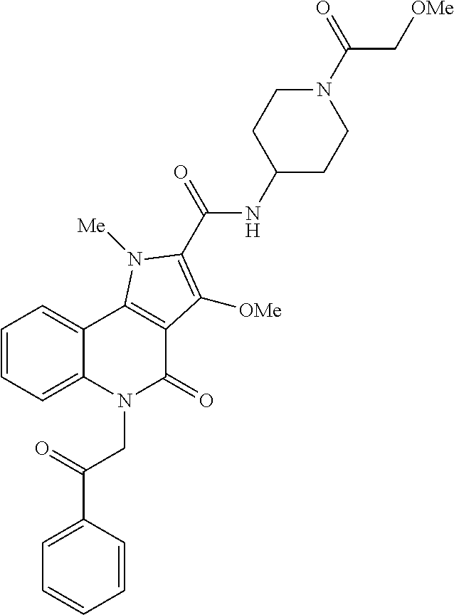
C1(C(=O)CN2C(=O)C3=C(C4=CC=CC=C24)N([Me])C(C(NC2CCN(C(C[OMe])=O)CC2)=O)=C3[OMe])=CC=CC=C1
